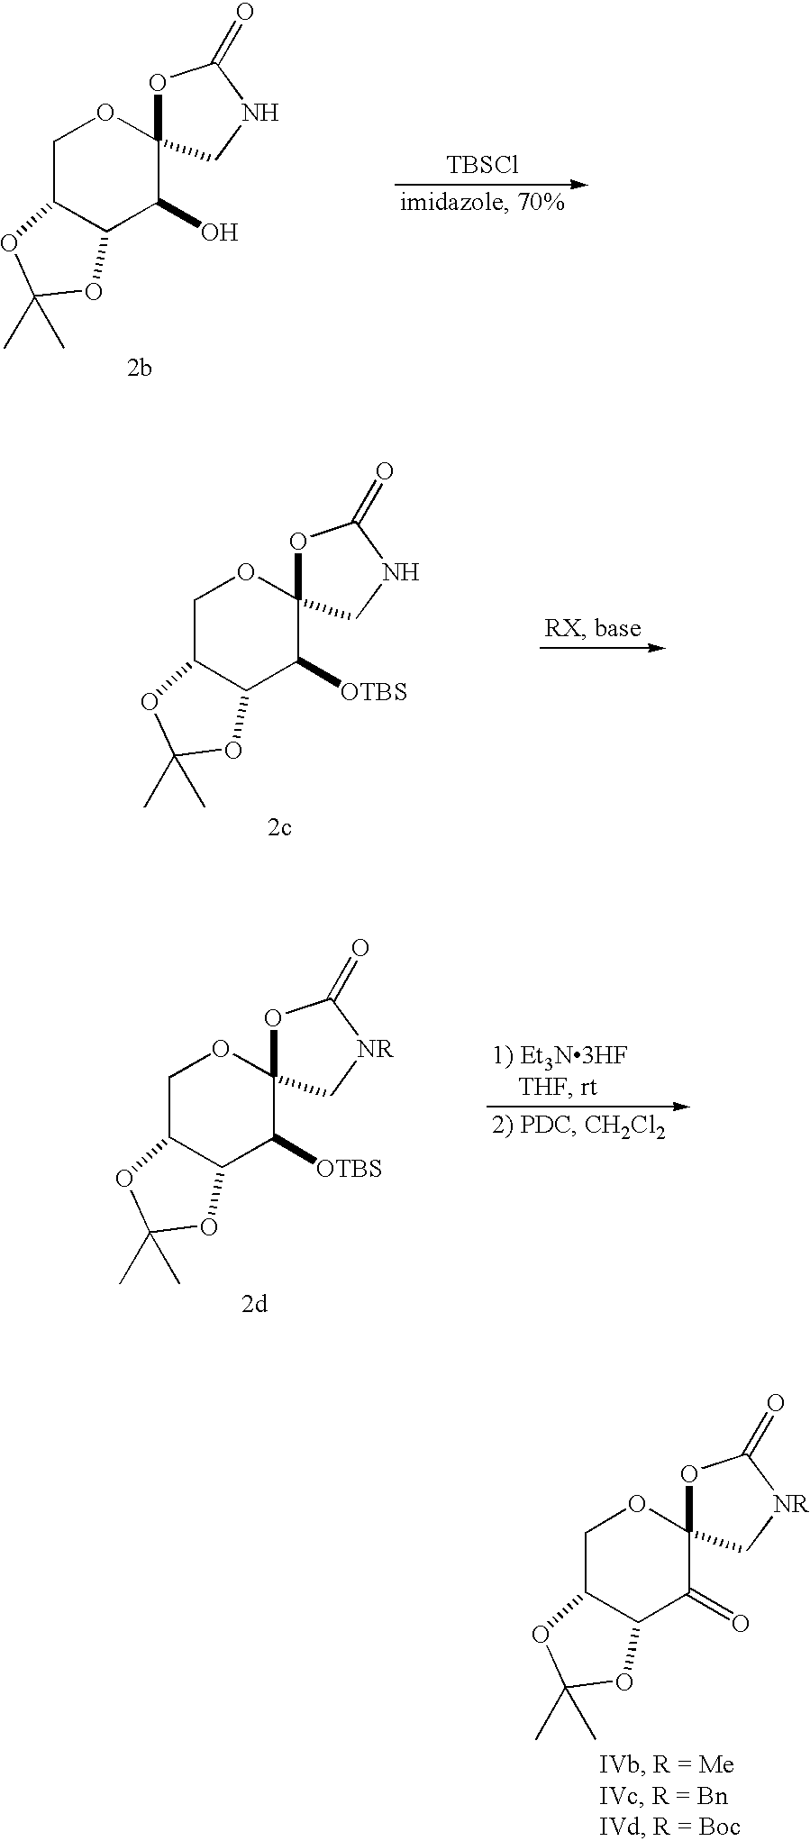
C1C2C(C(O)C3(O1)OC(=O)NC3)OC(C)(C)O2.[TBSCl].C1C2C(C([OTBS])C3(O1)OC(=O)NC3)OC(C)(C)O2.C1C2C(C([OTBS])C3(O1)OC(=O)[NR]C3)OC(C)(C)O2.C1C2C(C(=O)C3(O1)OC(=O)[NR]C3)OC(C)(C)O2
